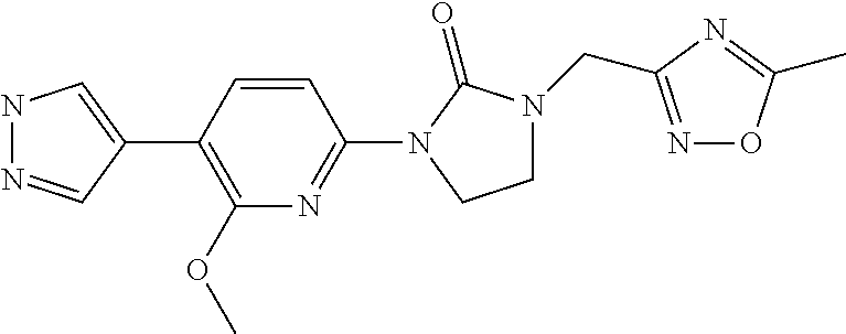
N1N=CC(C2=C(OC)N=C(N3C(=O)N(CC4=NOC(C)=N4)CC3)C=C2)=C1
